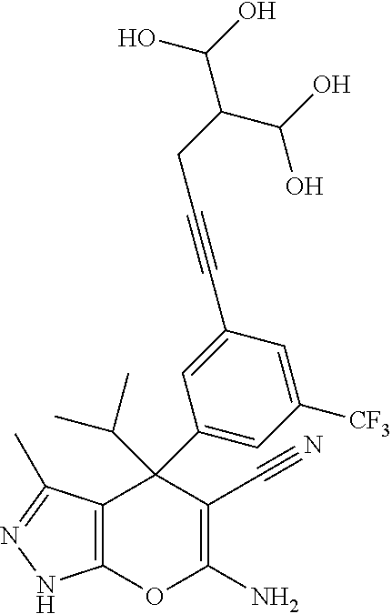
C12=C(C(C)=NN1)C(C1=CC([CF3])=CC(C#CCC(C(O)O)C(O)O)=C1)(C(C)C)C(C#N)=C(N)O2
